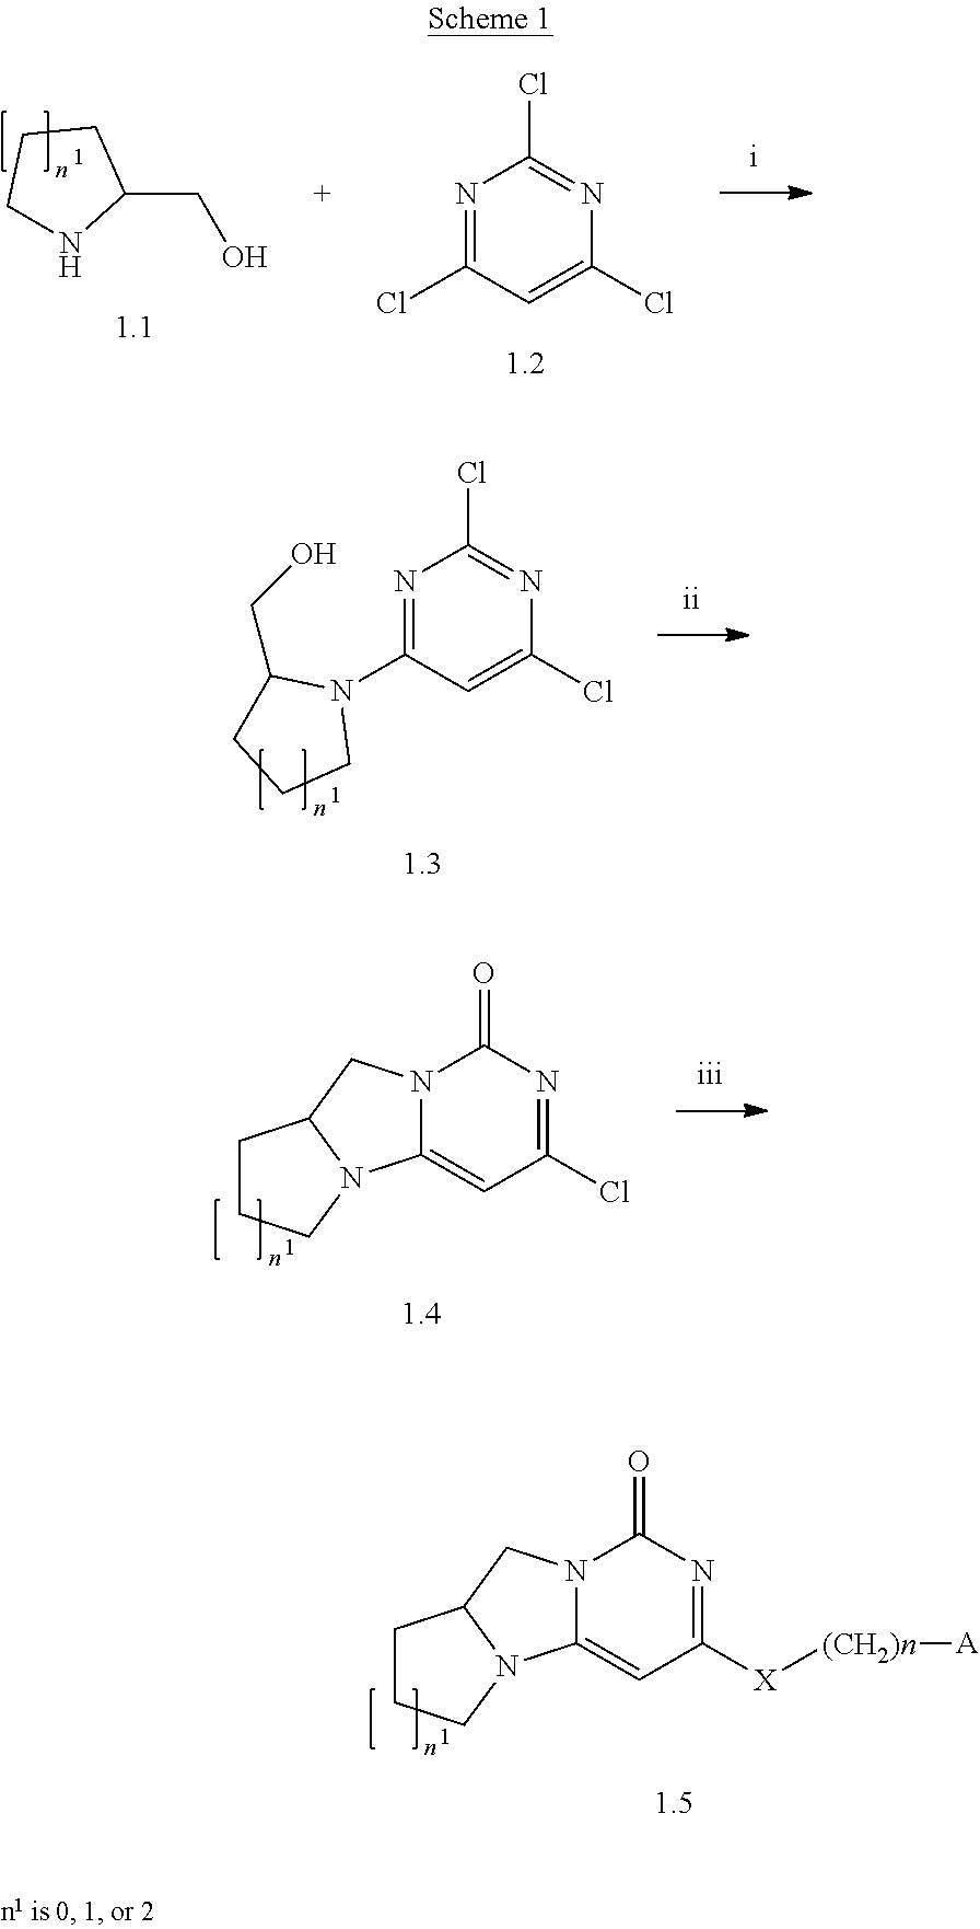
C1CNC(CO)C1.C1(Cl)=NC(Cl)=NC(Cl)=C1.[X]([(CH2)n][A])C1=NC(=O)N2C(=C1)N1C(C2)CCC1.C1(N2C(CO)CCC2)=NC(Cl)=NC(Cl)=C1.C12N(C3=CC(Cl)=NC(=O)N3C1)CCC2
